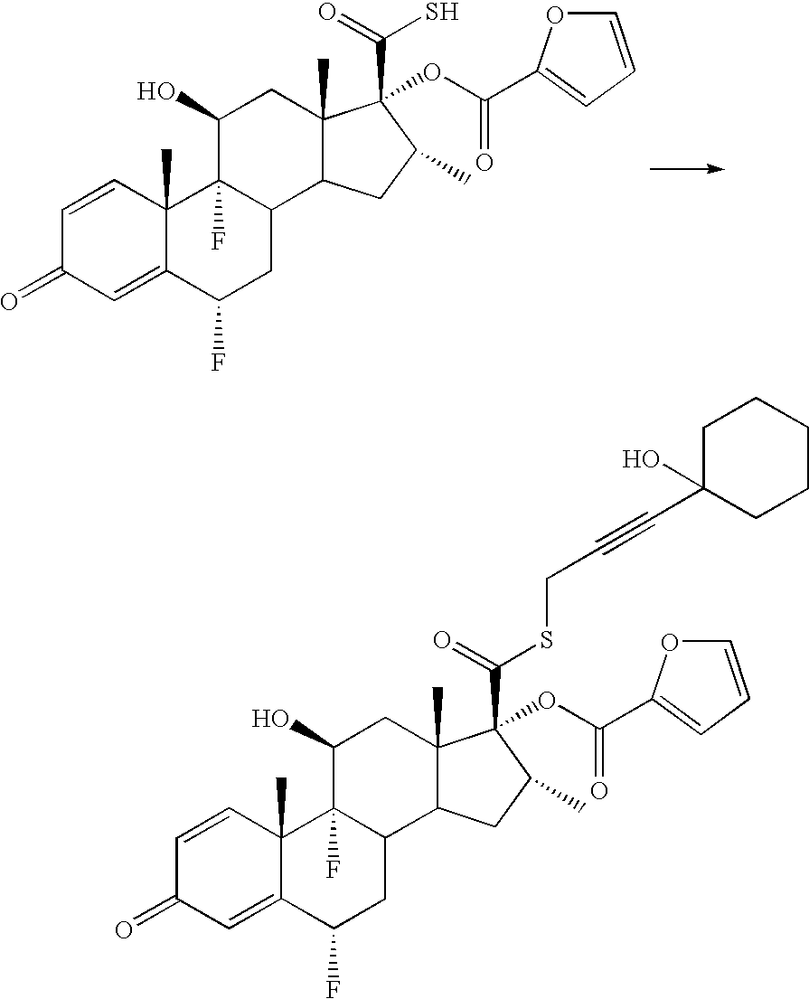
C1=CC2(C)C(=CC1=O)C(F)CC1C2(F)C(O)CC2(C)C1CC(C)C2(C(=O)S)OC(=O)C1=CC=CO1.C1=CC2(C)C(=CC1=O)C(F)CC1C2(F)C(O)CC2(C)C1CC(C)C2(C(=O)SCC#CC1(O)CCCCC1)OC(=O)C1=CC=CO1
